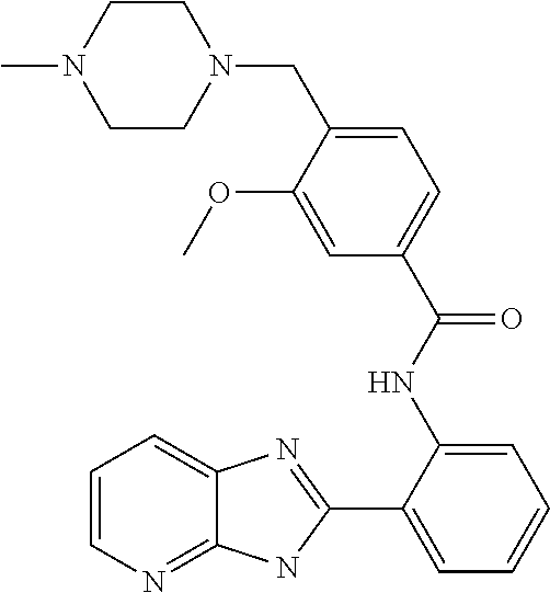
C1=CN=C2C(=C1)N=C(C1=CC=CC=C1NC(C1=CC=C(CN3CCN(C)CC3)C(OC)=C1)=O)N2
